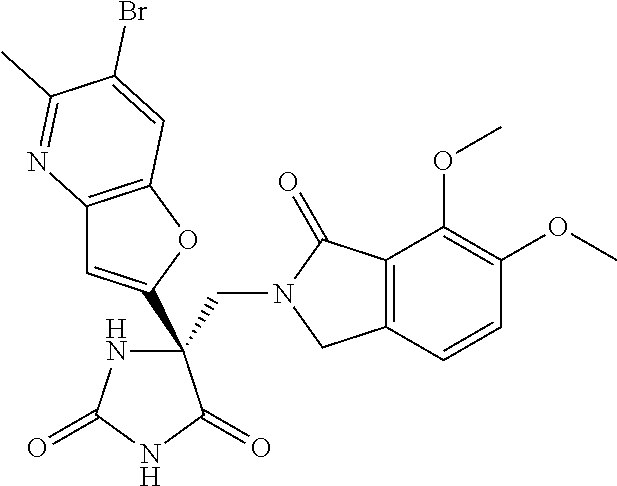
C(C1(C2=CC3=C(O2)C=C(Br)C(C)=N3)NC(=O)NC1=O)N1CC2=C(C1=O)C(OC)=C(OC)C=C2
